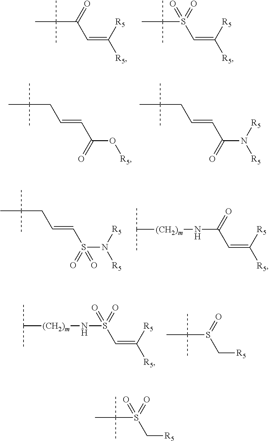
CC(C)(C)C(C=C([R5])[R5])=O.CC(C)(C)S(C=C([R5])[R5])(=O)=O.CC(C)(C)CC=CC(O[R5])=O.CC(C)(C)CC=CC(N([R5])[R5])=O.CC(C)(C)CC=CS(N([R5])[R5])(=O)=O.CC(C)[(CH2)m]NC(=O)C=C([R5])[R5].CC(C)[(CH2)m]NS(=O)(C=C([R5])[R5])=O.CC(S(=O)C[R5])(C)C.CC(S(=O)(C[R5])=O)(C)C
